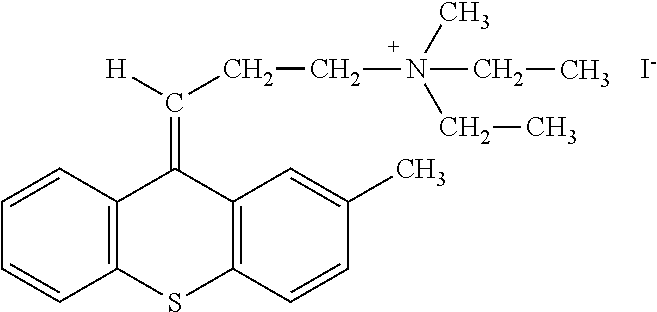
C12=C(C=CC=C1)C(=C(CCN(CC)(C)CC)[H])C1=C(S2)C=CC(C)=C1.[I-]
